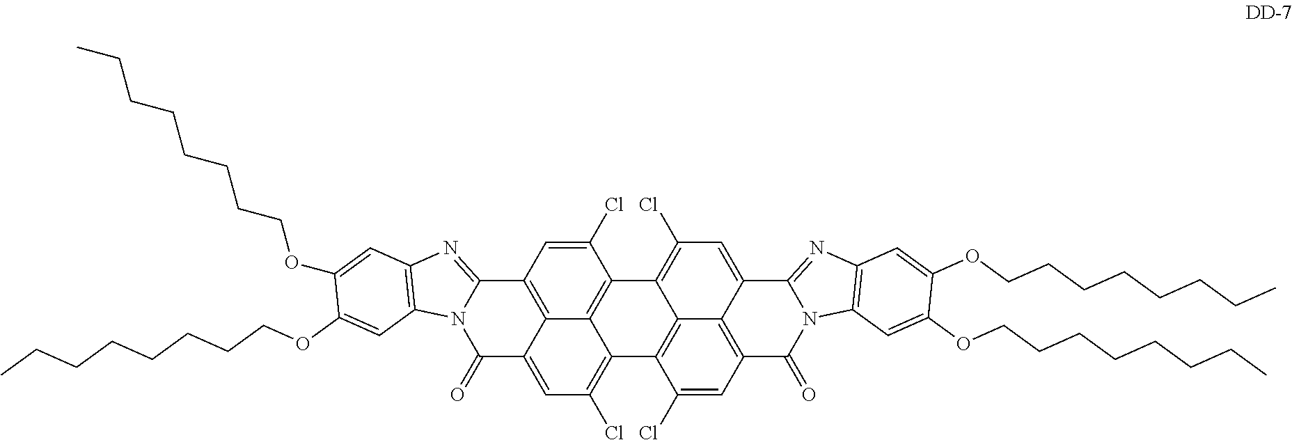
C1=C(Cl)C2=C3C4=C1C1=NC5=C(N1C(=O)C4=CC(Cl)=C3C1=C3C2=C(Cl)C=C2C3=C(C=C1Cl)C(=O)N1C2=NC2=C1C=C(OCCCCCCCC)C(OCCCCCCCC)=C2)C=C(OCCCCCCCC)C(OCCCCCCCC)=C5
